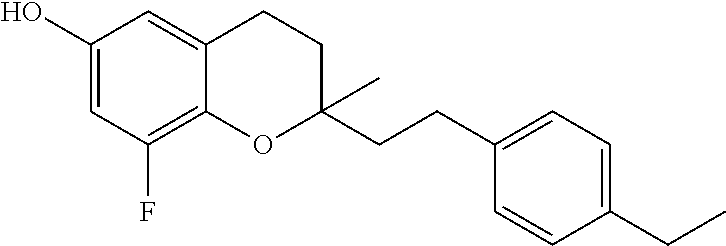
C1(O)=CC(F)=C2C(=C1)CCC(CCC1=CC=C(CC)C=C1)(C)O2
